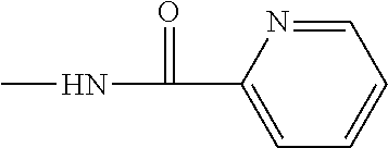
CNC(=O)C1=CC=CC=N1
